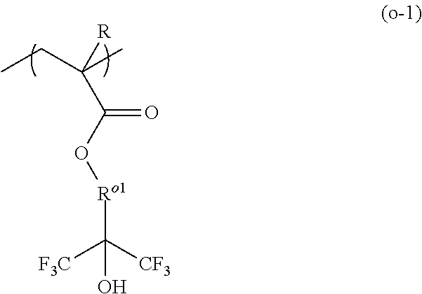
CCC(C)([R])C(O[Ro1]C([CF3])([F3C])O)=O
